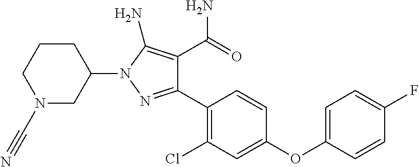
C1(OC2=CC=C(F)C=C2)=CC(Cl)=C(C2=NN(C3CCCN(C#N)C3)C(N)=C2C(=O)N)C=C1
